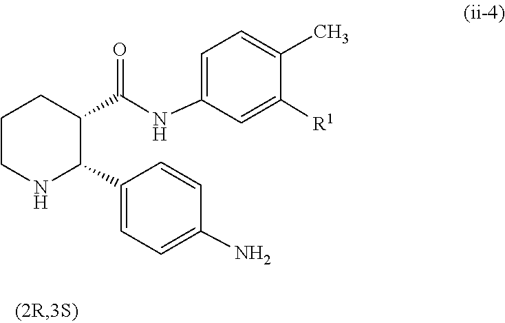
C1([R1])=CC(NC(=O)C2C(C3=CC=C(N)C=C3)NCCC2)=CC=C1C
